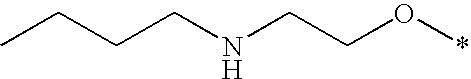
C(NCCO*)CCC
